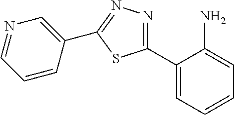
C1(C2=NN=C(C3=CN=CC=C3)S2)=CC=CC=C1N
